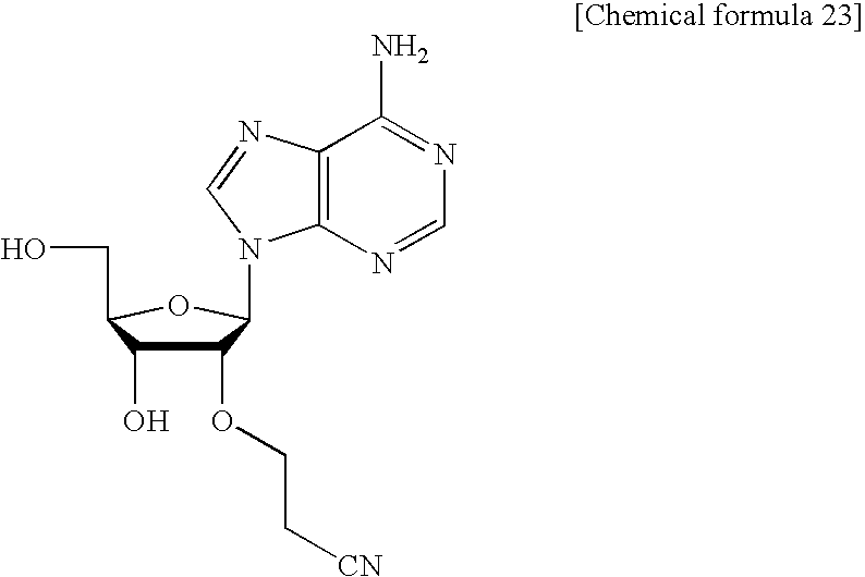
C1(OCC[CN])C(O)C(CO)OC1N1C2=C(N=C1)C(N)=NC=N2
